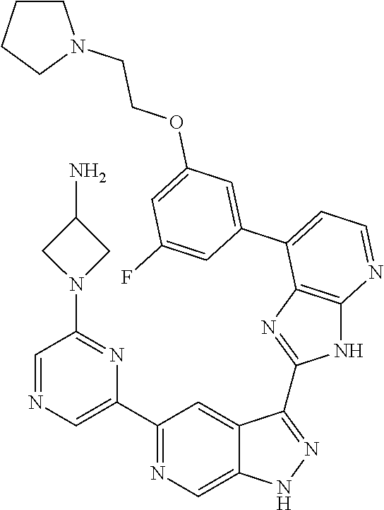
C1(C2=NC=C3C(=C2)C(C2=NC4=C(N2)N=CC=C4C2=CC(OCCN4CCCC4)=CC(F)=C2)=NN3)=CN=CC(N2CC(N)C2)=N1
